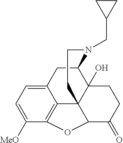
C12CC3=CC=C([MeO])C4=C3C3(C1(O)CCC(=O)C3O4)CCN2CC1CC1
